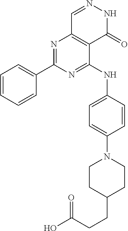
N1=C(C2=CC=CC=C2)N=C(NC2=CC=C(N3CCC(CCC(O)=O)CC3)C=C2)C2=C1C=NNC2=O
